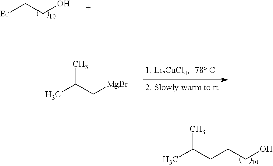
BrCCO.CC(C[MgBr])C.CC(CCCO)C
